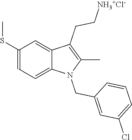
C1(SC)=CC=C2C(=C1)C(CC[NH3+Cl-])=C(C)N2CC1=CC(Cl)=CC=C1
